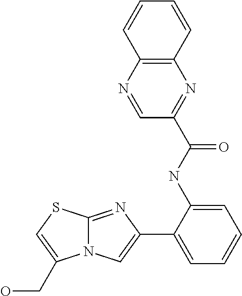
C12=NC(C3=CC=CC=C3NC(C3=NC4=C(N=C3)C=CC=C4)=O)=CN1C(CO)=CS2
